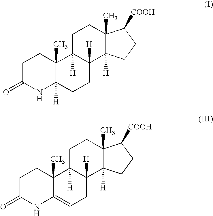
C1C(=O)NC2([H])C(C)(C1)C1([H])C([H])(CC2)C2([H])C(C)(CC1)C([COOH])CC2.C1C(=O)NC2=CCC3([H])C([H])(C2(C)C1)CCC1(C)C3([H])CCC1[COOH]
